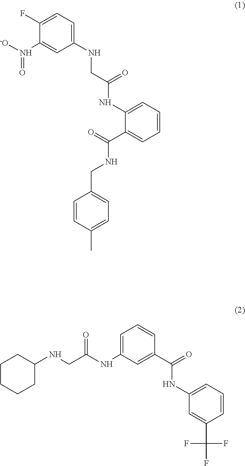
C1=C(F)C(N([-O])=O)=CC(NCC(NC2=CC=CC=C2C(NCC2=CC=C(C)C=C2)=O)=O)=C1.C1CCCC(NCC(NC2=CC=CC(C(NC3=CC=CC(C(F)(F)F)=C3)=O)=C2)=O)C1
